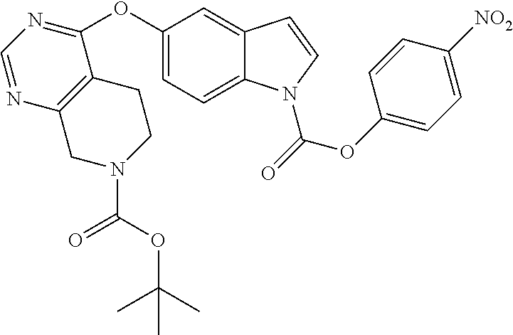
C1=C2C(=CC(OC3=NC=NC4=C3CCN(C(=O)OC(C)(C)C)C4)=C1)C=CN2C(OC1=CC=C([NO2])C=C1)=O
